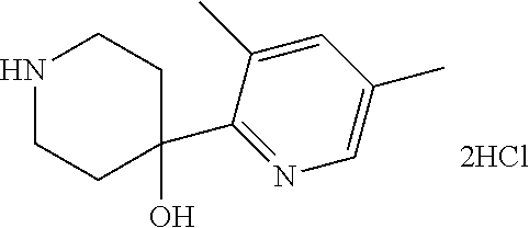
N1CCC(O)(C2=NC=C(C)C=C2C)CC1
